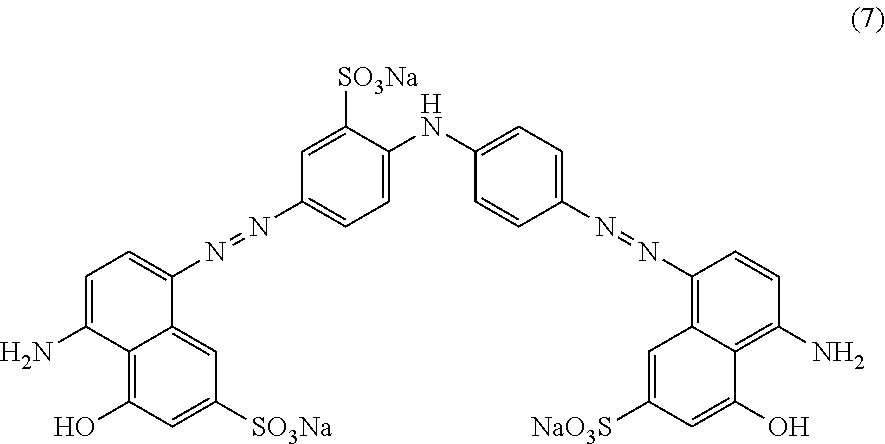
C1=C([SO3Na])C(NC2=CC=C(N=NC3=C4C(=C(N)C=C3)C(O)=CC([NaO3S])=C4)C=C2)=CC=C1N=NC1=CC=C(N)C2=C(O)C=C([SO3Na])C=C21
